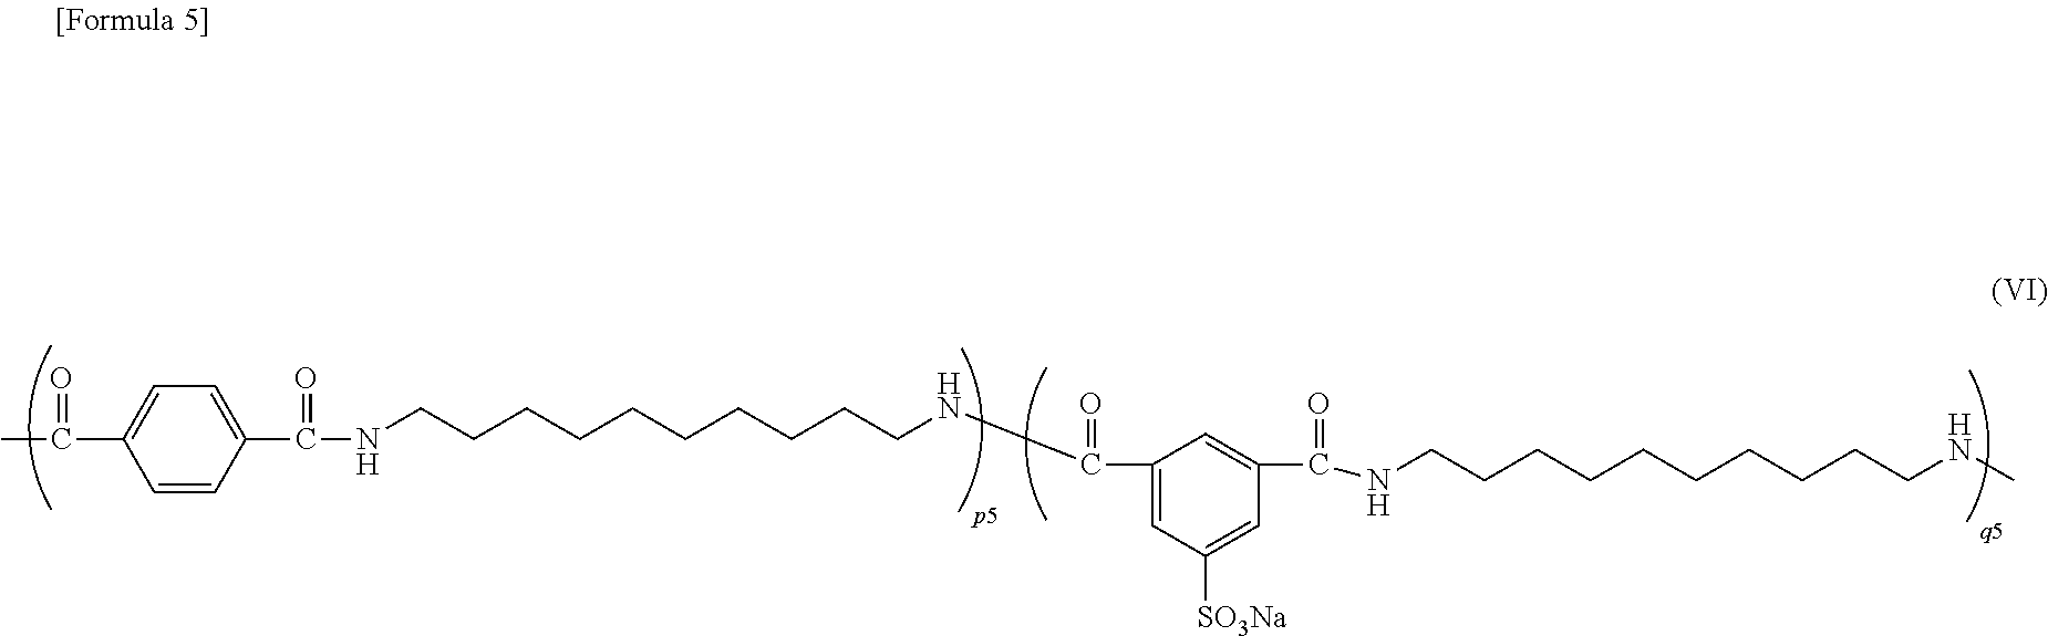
C1=CC(C(NCCCCCCCCCCNC(C2=CC([SO3Na])=CC(C(NCCCCCCCCCCNC)=O)=C2)=O)=O)=CC=C1C(C)=O
